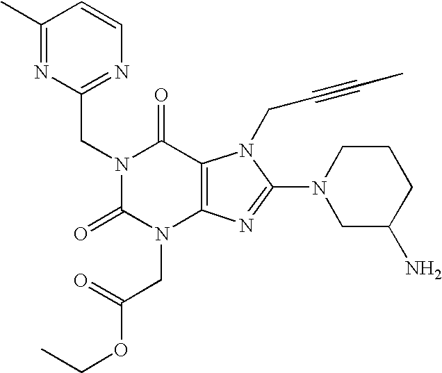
C1(C)=NC(CN2C(=O)N(CC(OCC)=O)C3=C(C2=O)N(CC#CC)C(N2CC(N)CCC2)=N3)=NC=C1
